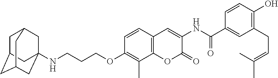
C12=C(C=CC(OCCCNC34CC5CC(CC(C3)C5)C4)=C1C)C=C(NC(C1=CC(CC=C(C)C)=C(O)C=C1)=O)C(=O)O2
